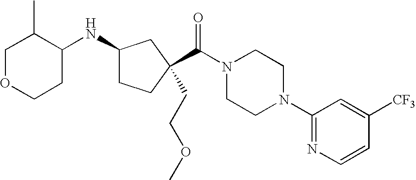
C1OCCC(NC2CCC(C(N3CCN(C4=NC=CC([CF3])=C4)CC3)=O)(CCOC)C2)C1C
